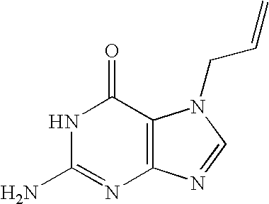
N1C(N)=NC2=C(C1=O)N(CC=C)C=N2
